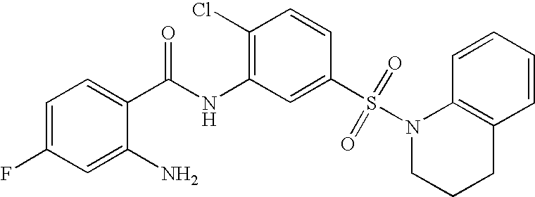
C1=C(F)C=C(N)C(C(NC2=C(Cl)C=CC(S(N3CCCC4=C3C=CC=C4)(=O)=O)=C2)=O)=C1
